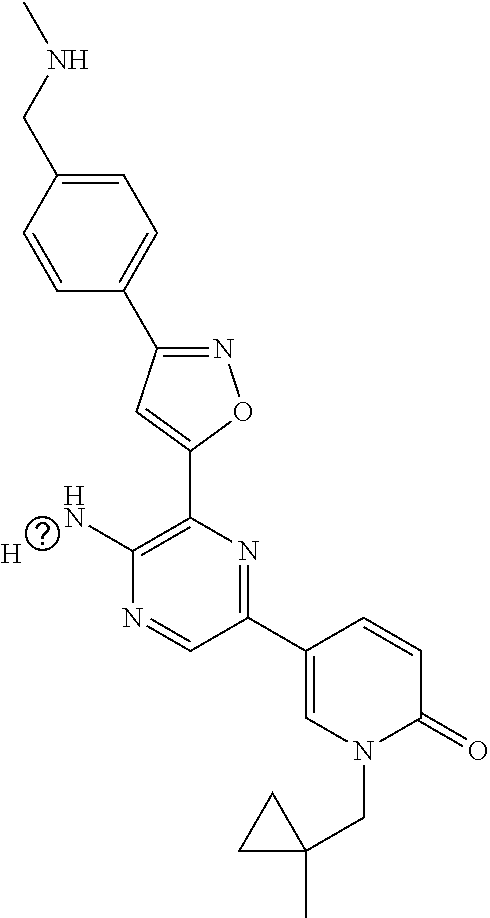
C1=CC(CNC)=CC=C1C1=NOC(C2=C(N)N=CC(C3=CN(CC4(C)CC4)C(=O)C=C3)=N2)=C1.[H]
